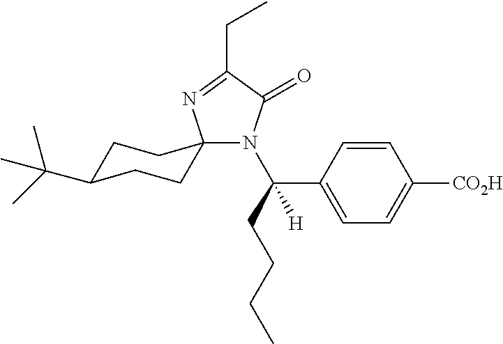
C1C(C(C)(C)C)CCC2(C1)N(C(CCCC)(C1=CC=C([CO2H])C=C1)[H])C(=O)C(CC)=N2
